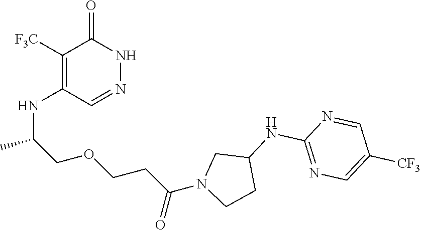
C1([F3C])=C(NC(C)COCCC(N2CCC(NC3=NC=C([CF3])C=N3)C2)=O)C=NNC1=O
